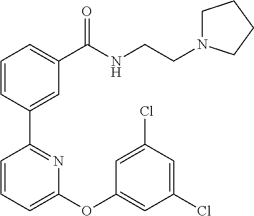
C1=CC(C2=NC(OC3=CC(Cl)=CC(Cl)=C3)=CC=C2)=CC(C(NCCN2CCCC2)=O)=C1
